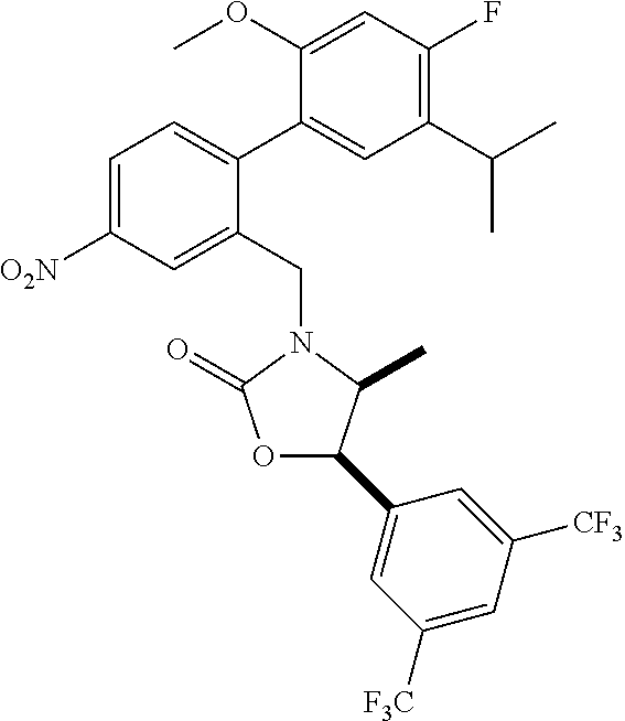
C1=C([O2N])C=C(CN2C(=O)OC(C3=CC([F3C])=CC([CF3])=C3)C2C)C(C2=CC(C(C)C)=C(F)C=C2OC)=C1
